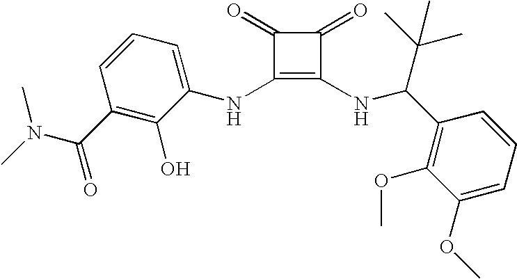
N(C1=C(NC(C2=C(OC)C(OC)=CC=C2)C(C)(C)C)C(=O)C1=O)C1=CC=CC(C(=O)N(C)C)=C1O
